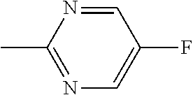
C1=NC(C)=NC=C1F
